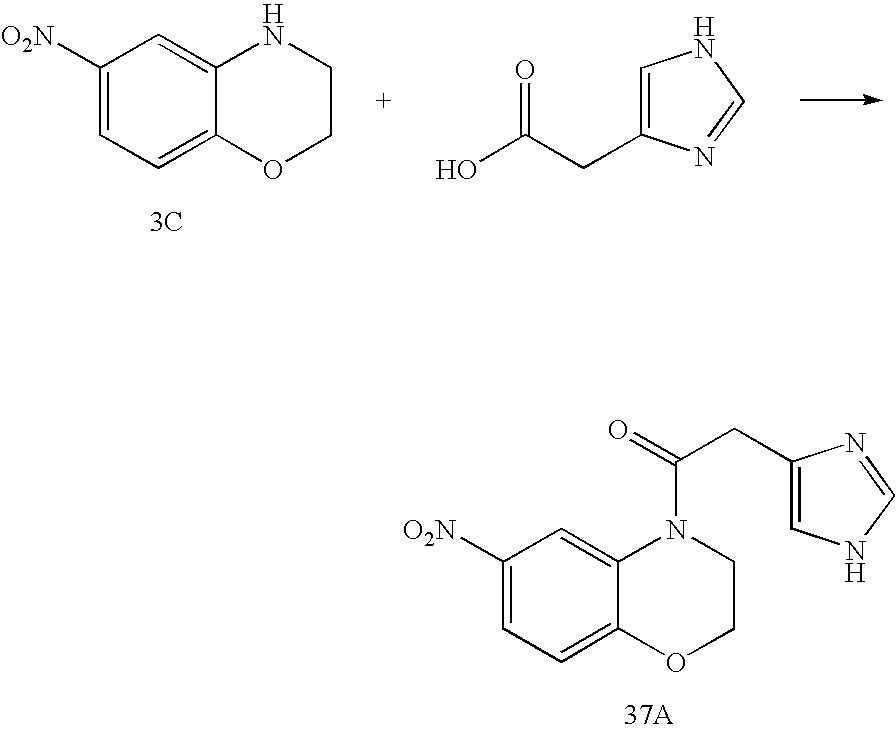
C1([O2N])=CC=C2C(=C1)N(C(CC1=CNC=N1)=O)CCO2.C1([O2N])=CC=C2C(=C1)NCCO2.[3C].C1=C(CC(O)=O)N=CN1
